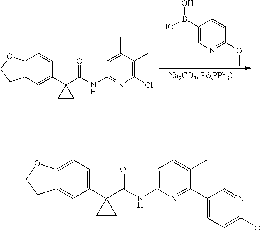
C12=CC=C(C3(C(=O)NC4=CC(C)=C(C)C(C5=CC=C(OC)N=C5)=N4)CC3)C=C1CCO2.C12=C(C=C(C3(C(=O)NC4=NC(Cl)=C(C)C(C)=C4)CC3)C=C1)CCO2.B(C1=CN=C(OC)C=C1)(O)O
